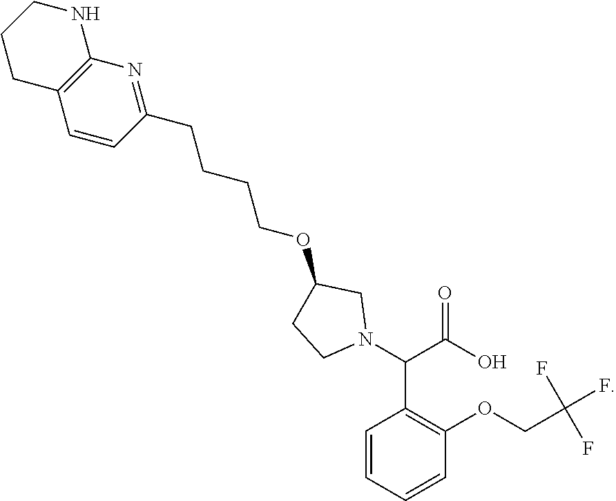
C12=C(C=CC(CCCCOC3CN(C(C4=C(OCC(F)(F)F)C=CC=C4)C(=O)O)CC3)=N1)CCCN2
